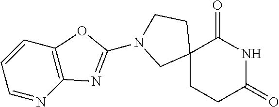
C12(CCC(=O)NC1=O)CCN(C1=NC3=C(C=CC=N3)O1)C2
